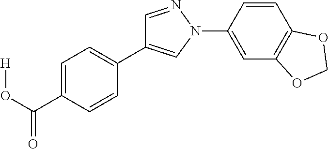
C1(C2=CN(C3=CC4=C(C=C3)OCO4)N=C2)=CC=C(C(O[H])=O)C=C1
